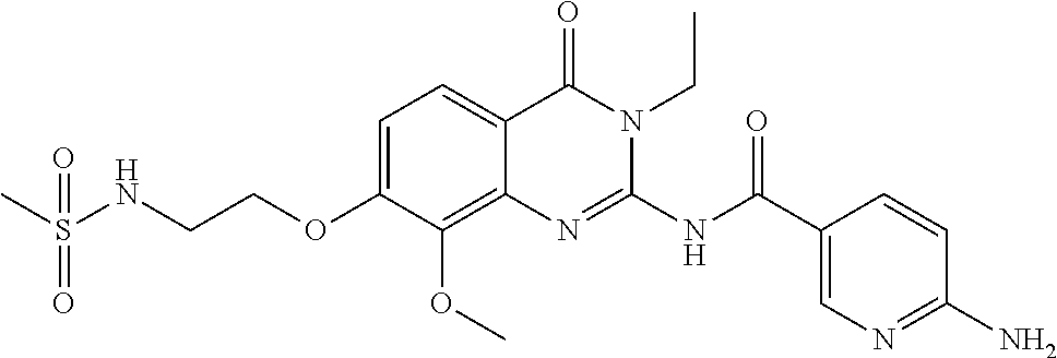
C1=C(OCCNS(=O)(C)=O)C(OC)=C2C(=C1)C(=O)N(CC)C(NC(C1=CN=C(N)C=C1)=O)=N2
